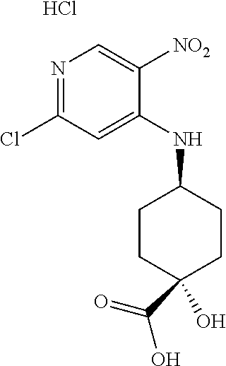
C1CC(O)(C(O)=O)CCC1NC1=CC(Cl)=NC=C1[NO2].Cl
